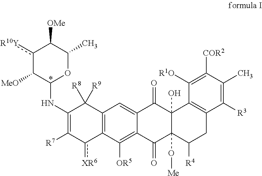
C1(NC2OC(C)C([OMe])c([R10Y])C2[MeO])=C([R7])c([XR6])C2=C(C1([R8])[R9])C=C1C(=C2[OR5])C(=O)C2(O[Me])C(O)(C1=O)C1=C(CC2[R4])C([R3])=C(C)C([COR2])=C1[R1O]
